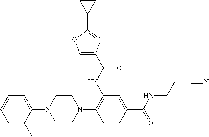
C1=CC=C(C)C(N2CCN(C3=C(NC(C4=COC(C5CC5)=N4)=O)C=C(C(=O)NCCC#N)C=C3)CC2)=C1
